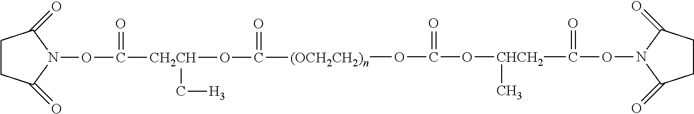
O(N1C(=O)CCC1=O)C(=O)[CHCH2](OC(O[(OCH2CH2)n]C(O[CH2CH](C(ON1C(=O)CCC1=O)=O)C[H3])=O)=O)C
